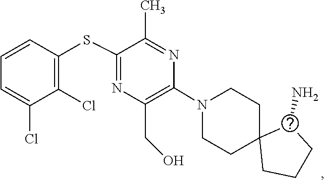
C1C2(CCCC2N)CCN(C2=C(CO)N=C(SC3=C(Cl)C(Cl)=CC=C3)C(C)=N2)C1
